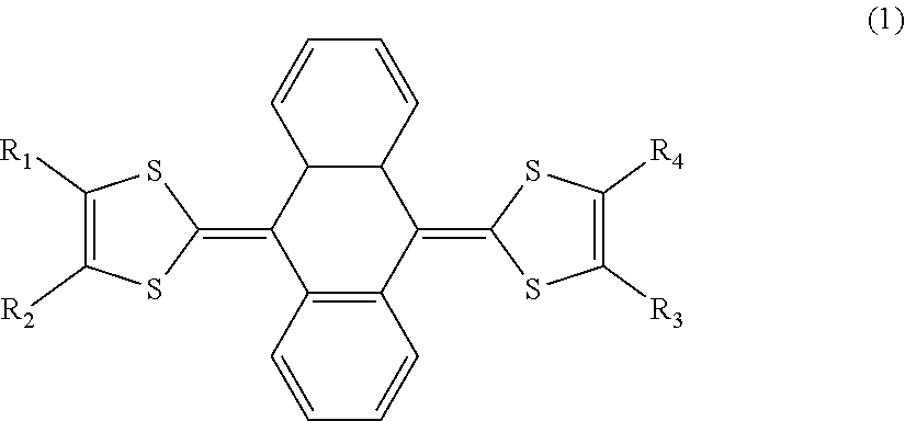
C12C(C=CC=C1)C(=C1SC([R3])=C([R4])S1)C1=C(C2=C2SC([R1])=C([R2])S2)C=CC=C1
